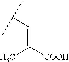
C(=C([COOH])C)C(C)C
